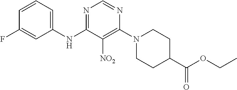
N1=C(NC2=CC=CC(F)=C2)C([NO2])=C(N2CCC(C(OCC)=O)CC2)N=C1
